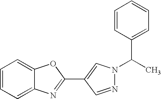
N1=CC(C2=NC3=CC=CC=C3O2)=CN1C(C1=CC=CC=C1)C
